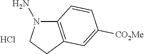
C12=C(CCN1N)C=C([CO2Me])C=C2.Cl
